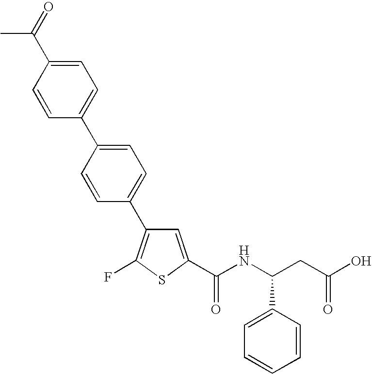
C1=C(C(NC(CC(O)=O)C2=CC=CC=C2)=O)SC(F)=C1C1=CC=C(C2=CC=C(C(C)=O)C=C2)C=C1
